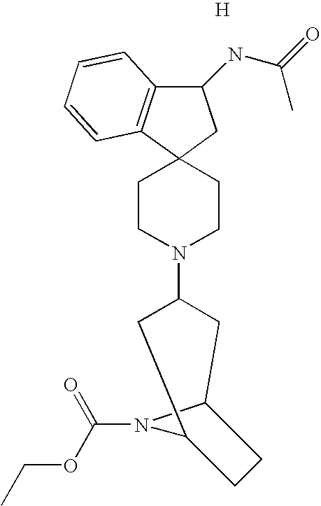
C1(NC(C)=O)C2=C(C3(C1)CCN(C1CC4N(C(OCC)=O)C(C1)CC4)CC3)C=CC=C2.[H]
